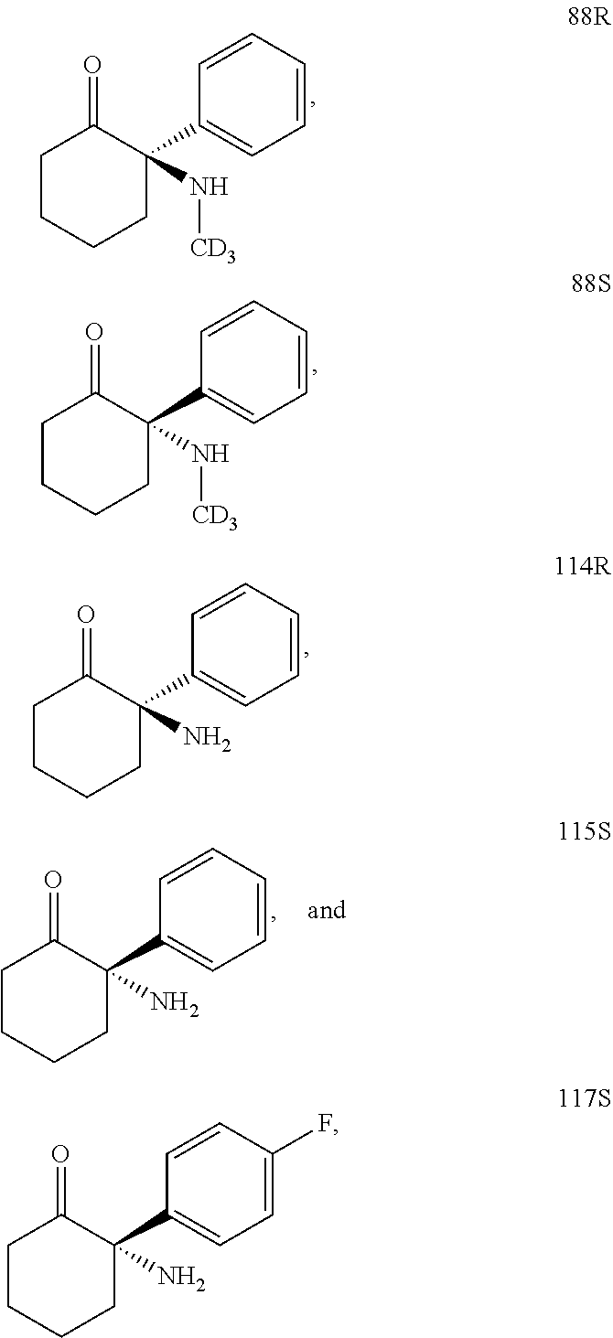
C1CCCC(C2=CC=CC=C2)(N)C1=O.C1CCCC(C2=CC=CC=C2)(N[CD3])C1=O.C1CCCC(C2=CC=CC=C2)(N[CD3])C1=O.C1CCCC(C2=CC=C(F)C=C2)(N)C1=O.C1CCCC(C2=CC=CC=C2)(N)C1=O
